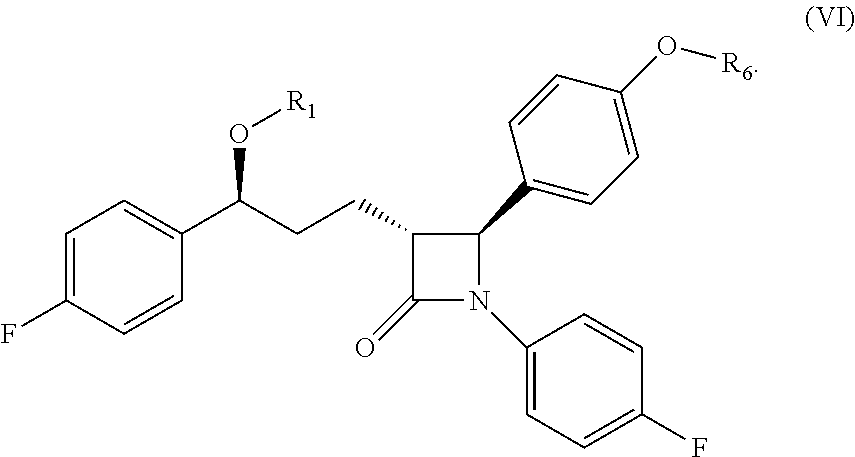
C1=C(F)C=CC(C(CCC2C(=O)N(C3=CC=C(F)C=C3)C2C2=CC=C(O[R6])C=C2)O[R1])=C1
